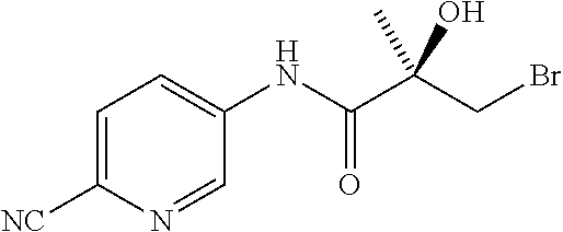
C1=C(NC(C(CBr)(C)O)=O)C=NC([NC])=C1
